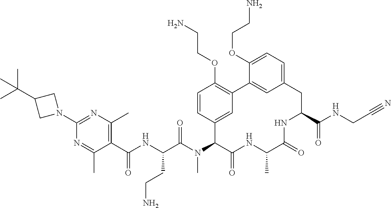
C1(C(NC(C(N(C2C(=O)NC(C)C(=O)NC(C(NCC#N)=O)CC3=CC=C(OCCN)C(=C3)C3=C(OCCN)C=CC2=C3)C)=O)CCN)=O)=C(C)N=C(N2CC(C(C)(C)C)C2)N=C1C
